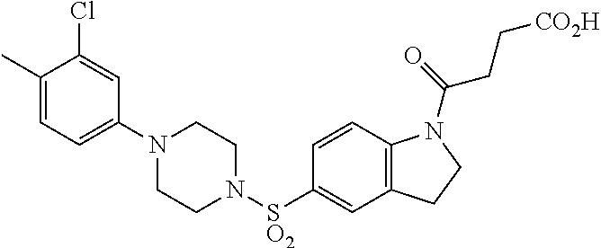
C1(N2CCN([SO2]C3=CC4=C(C=C3)N(C(=O)CC[CO2H])CC4)CC2)=CC=C(C)C(Cl)=C1
